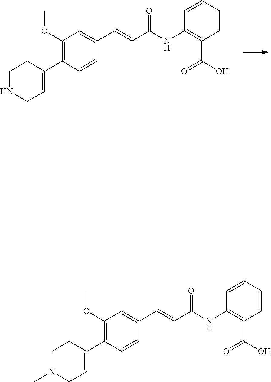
C1(OC)=C(C2=CCNCC2)C=CC(C=CC(NC2=C(C(O)=O)C=CC=C2)=O)=C1.C1(OC)=C(C2=CCN(C)CC2)C=CC(C=CC(NC2=C(C(O)=O)C=CC=C2)=O)=C1
